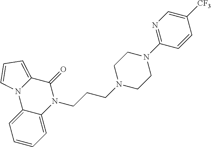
C12=CC=CC=C1N(CCCN1CCN(C3=NC=C([CF3])C=C3)CC1)C(=O)C1=CC=CN21
